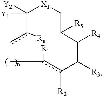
C1([Y2])([Y1])c([Ra])cCc([R1])c([R2])C([R3])C([R4])C([R5])C[X1]1
